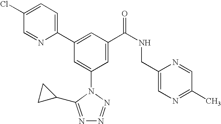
C1(C2=CC(C(NCC3=CN=C(C)C=N3)=O)=CC(N3C(C4CC4)=NN=N3)=C2)=CC=C(Cl)C=N1
